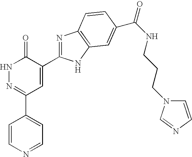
N1N=C(C2=CC=NC=C2)C=C(C2=NC3=C(N2)C=C(C(=O)NCCCN2C=CN=C2)C=C3)C1=O
